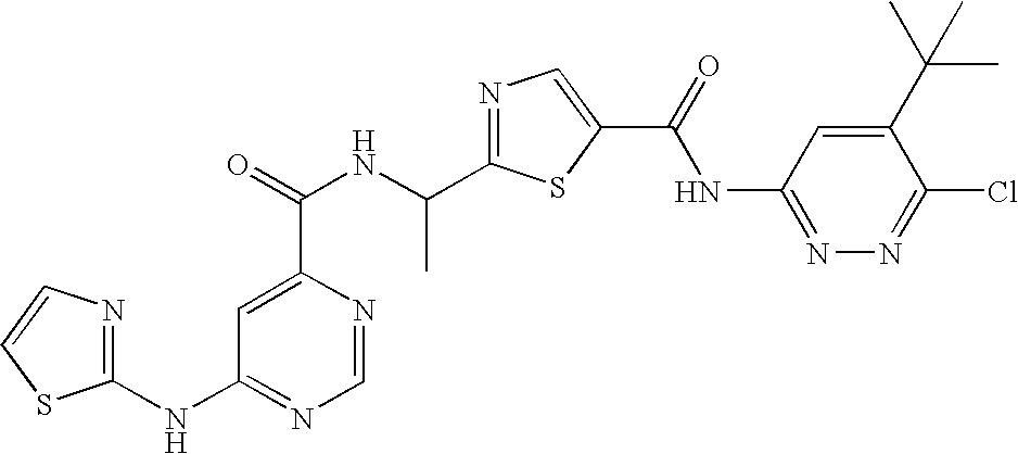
C1=NC(C(=O)NC(C2=NC=C(C(NC3=NN=C(Cl)C(C(C)(C)C)=C3)=O)S2)C)=CC(NC2=NC=CS2)=N1
